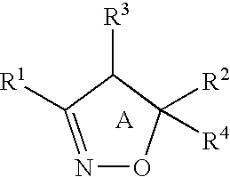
N1=C([R1])C([R3])C([R2])([R4])O1
